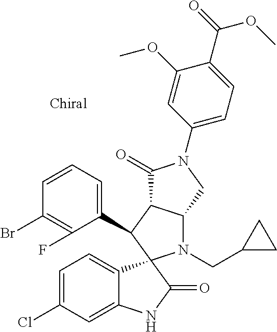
C1(C2C3C(N(CC4CC4)C24C2=CC=C(Cl)C=C2NC4=O)CN(C2=CC=C(C(=O)OC)C(OC)=C2)C3=O)=CC=CC(Br)=C1F
